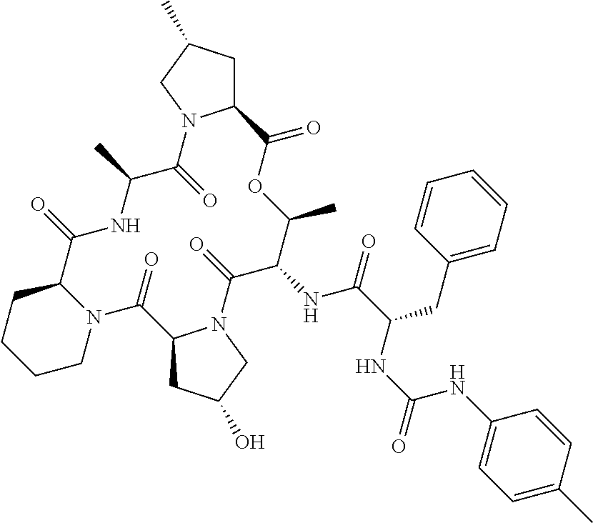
C12CC(C)CN1C(=O)C(C)NC(=O)C1CCCCN1C(=O)C1CC(O)CN1C(=O)C(NC(=O)C(CC1=CC=CC=C1)NC(=O)NC1=CC=C(C)C=C1)C(C)OC2=O
